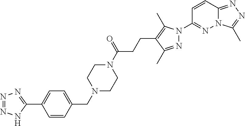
N12C(=NN=C1C)C=CC(N1N=C(C)C(CCC(N3CCN(CC4=CC=C(C5=NN=NN5)C=C4)CC3)=O)=C1C)=N2
